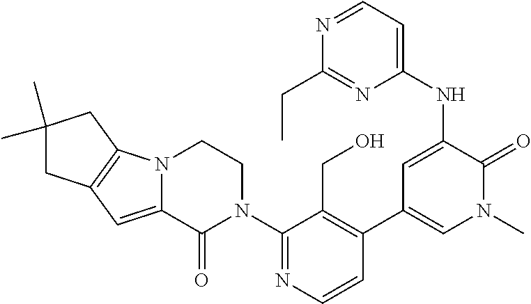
C1(N2CCN3C(=CC4=C3CC(C)(C)C4)C2=O)=NC=CC(C2=CN(C)C(=O)C(NC3=CC=NC(CC)=N3)=C2)=C1CO
